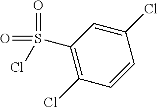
C1(Cl)=C(S(=O)(Cl)=O)C=C(Cl)C=C1
